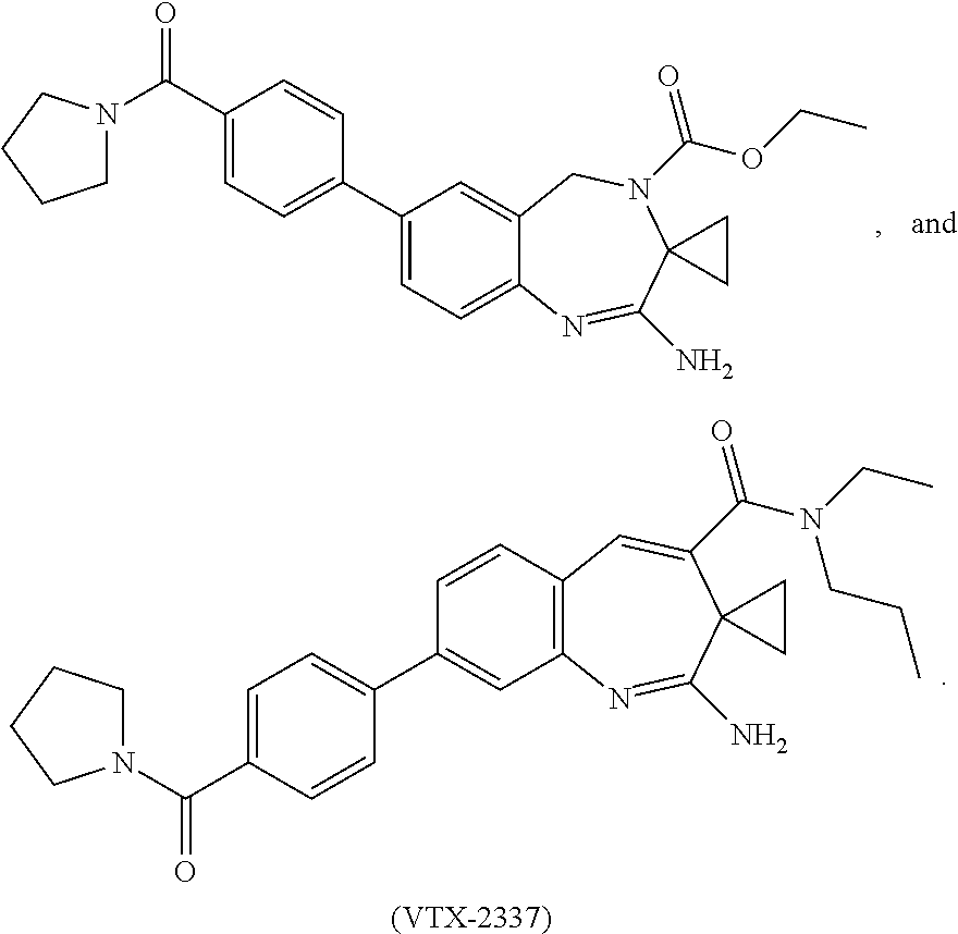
C1=CC(C2=CC=C(C(N3CCCC3)=O)C=C2)=CC2=C1C=C(C(=O)N(CC)CCC)C1(C(N)=N2)CC1.[(VTX-2337)].C1=C2C(=CC=C1C1=CC=C(C(N3CCCC3)=O)C=C1)N=C(N)C1(N(C(=O)OCC)C2)CC1
